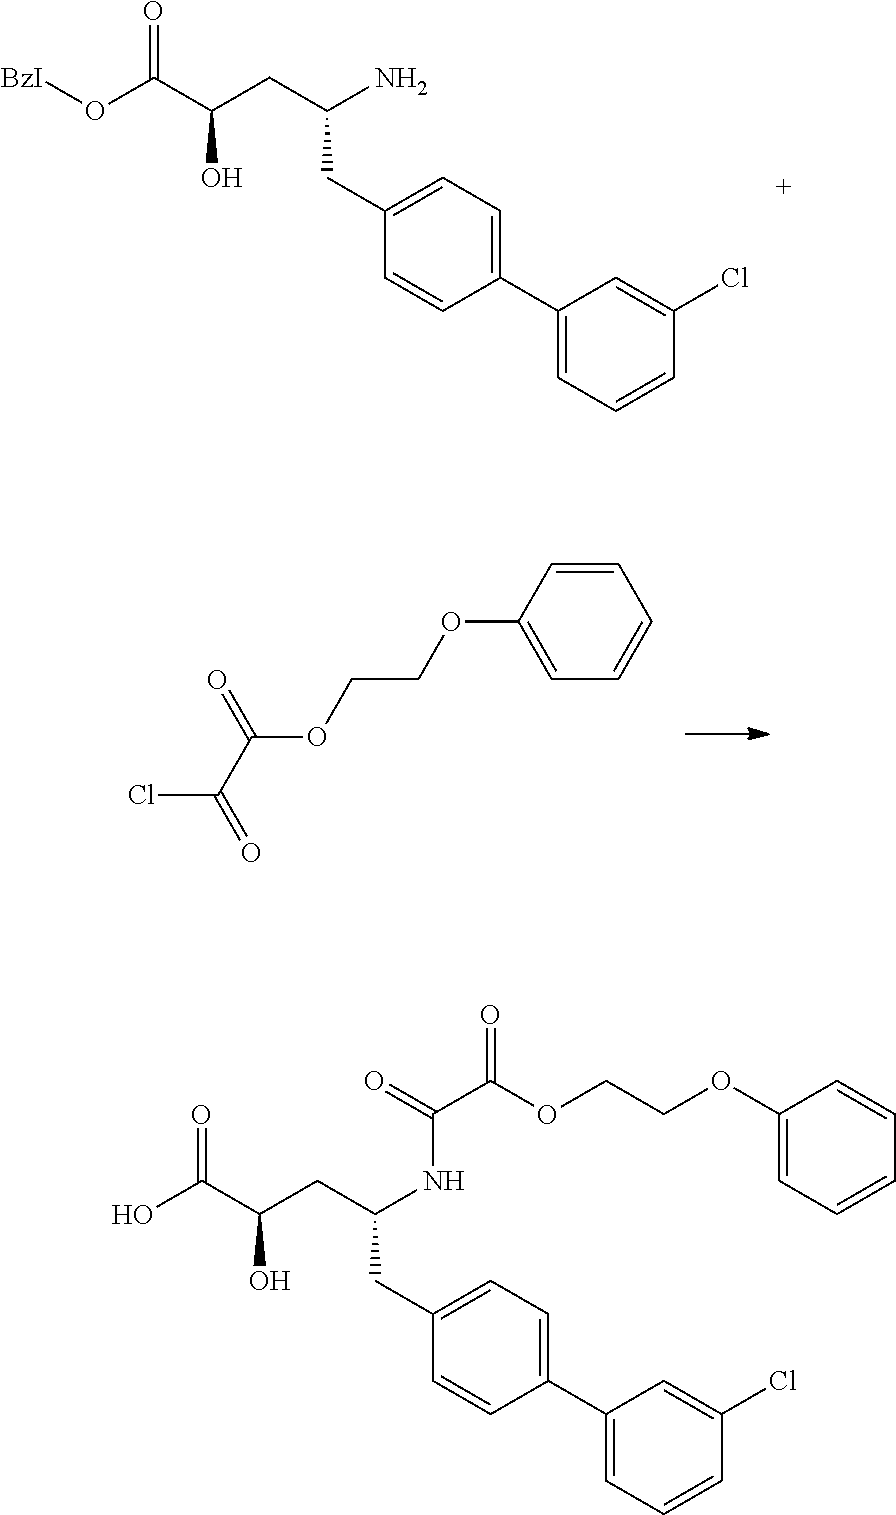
O(C(C(CC(CC1=CC=C(C2=CC=CC(Cl)=C2)C=C1)N)O)=O)[BzI].C(C(OCCOC1=CC=CC=C1)=O)(Cl)=O.OC(C(CC(CC1=CC=C(C2=CC=CC(Cl)=C2)C=C1)NC(C(OCCOC1=CC=CC=C1)=O)=O)O)=O
